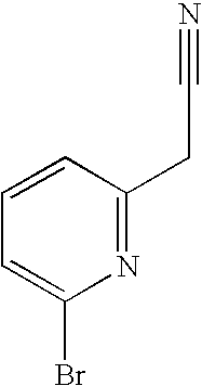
C1=CC(CC#N)=NC(Br)=C1
